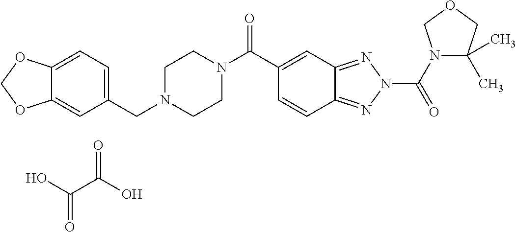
C12=CC(CN3CCN(C(C4=CC5=NN(C(=O)N6C(C)(C)COC6)N=C5C=C4)=O)CC3)=CC=C1OCO2.OC(C(O)=O)=O
